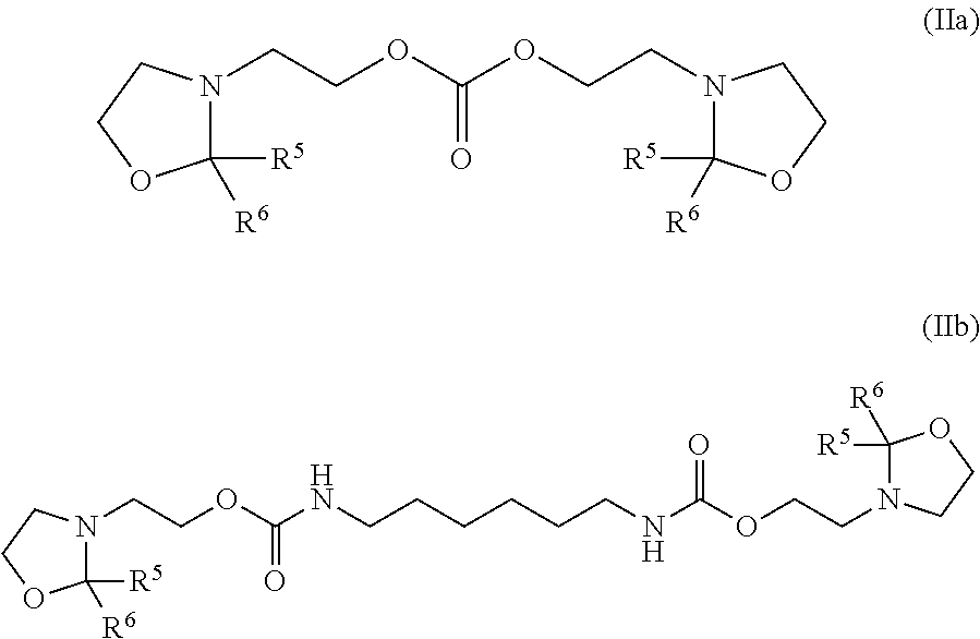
C1([R5])([R6])N(CCOC(NCCCCCCNC(OCCN2C([R5])([R6])OCC2)=O)=O)CCO1.C1([R5])([R6])N(CCOC(OCCN2C([R5])([R6])OCC2)=O)CCO1
